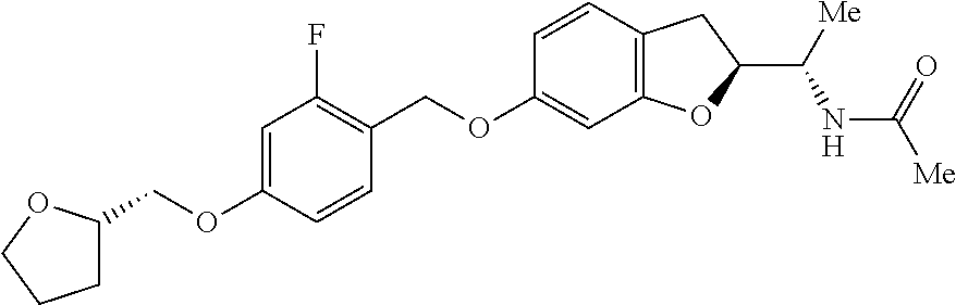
C1=CC2=C(C=C1OCC1=C(F)C=C(OCC3CCCO3)C=C1)OC(C([Me])NC([Me])=O)C2
